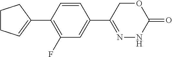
C1(C2=C(F)C=C(C3=NNC(=O)OC3)C=C2)=CCCC1
